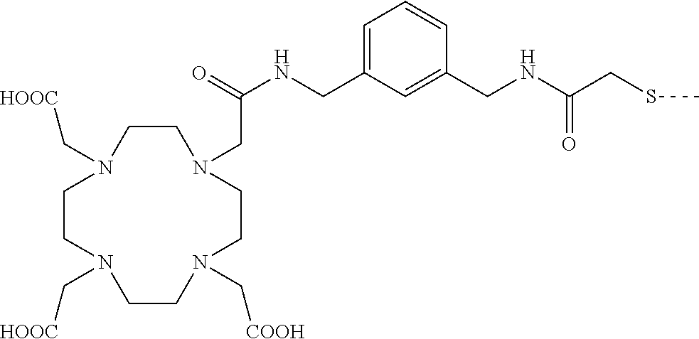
C1CN(CC(NCC2=CC=CC(CNC(CSC)=O)=C2)=O)CCN(C[COOH])CCN(C[HOOC])CCN1C[HOOC]
